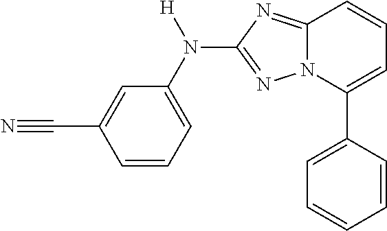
C1=CC=C(N(C2=NN3C(=N2)C=CC=C3C2=CC=CC=C2)[H])C=C1C#N
